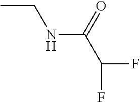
CCNC(C(F)F)=O
